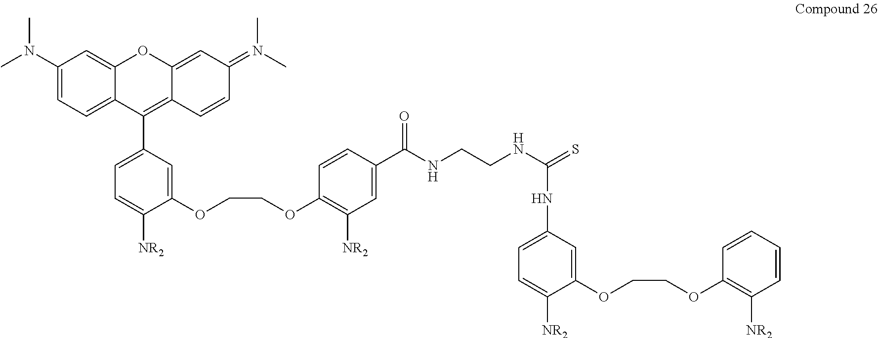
C1(N(C)C)=CC=C2C(=C1)OC1=CC(=N(C)C)C=CC1=C2C1=CC=C([NR2])C(OCCOC2=C([NR2])C=C(C(NCCNC(=S)NC3=CC=C([NR2])C(OCCOC4=C([NR2])C=CC=C4)=C3)=O)C=C2)=C1
